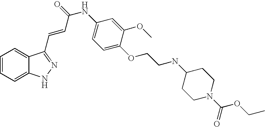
C1=CC=C2C(=C1)C(C=CC(NC1=CC=C(OCCNC3CCN(C(OCC)=O)CC3)C(OC)=C1)=O)=NN2
